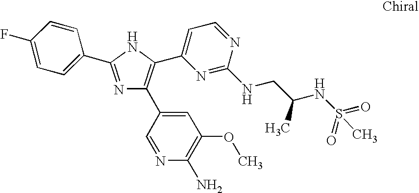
N1=C(C2=CC=C(F)C=C2)NC(C2=CC=NC(NCC(NS(=O)(=O)C)C)=N2)=C1C1=CC(OC)=C(N)N=C1
